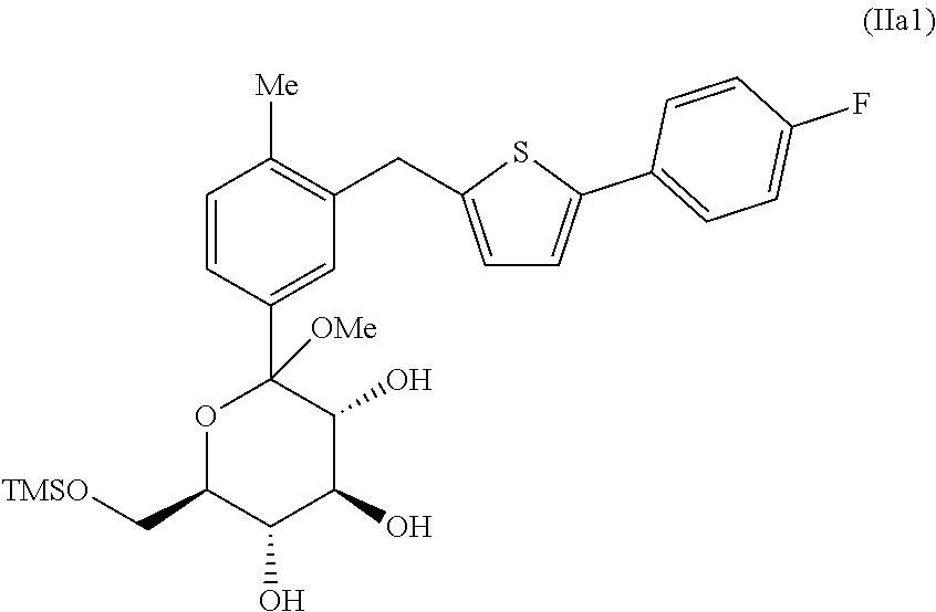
C1=CC(C2([OMe])OC(C[TMSO])C(O)C(O)C2O)=CC(CC2=CC=C(C3=CC=C(F)C=C3)S2)=C1[Me]
